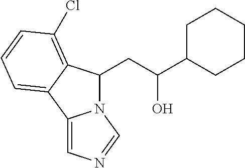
N12C(CC(C3CCCCC3)O)C3=C(Cl)C=CC=C3C1=CN=C2
